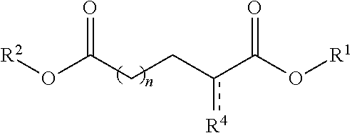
[R2]OC(CCc(C(O[R1])=O)[R4])=O
